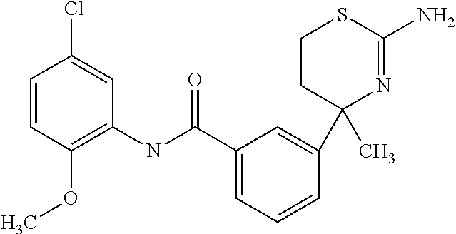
C1CC(C2=CC(C(NC3=C(OC)C=CC(Cl)=C3)=O)=CC=C2)(C)N=C(N)S1
